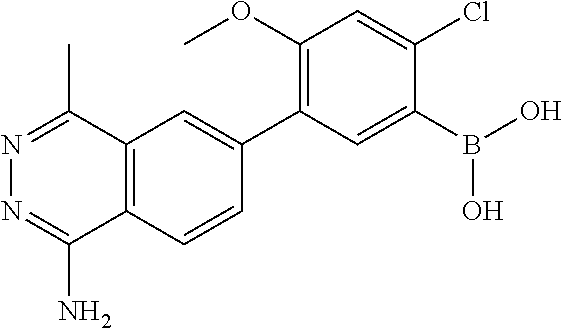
C12=C(C=CC(C3=C(OC)C=C(Cl)C(B(O)O)=C3)=C1)C(N)=NN=C2C
